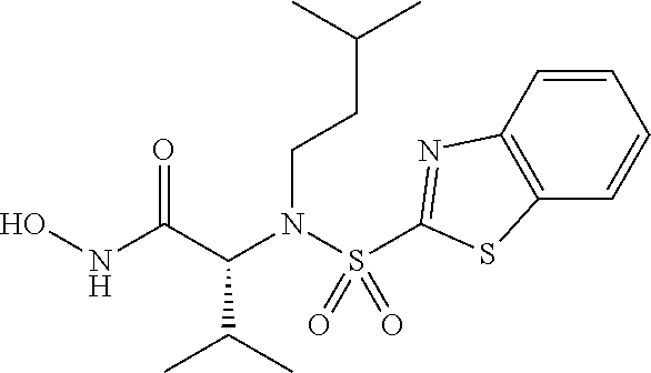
ONC(C(N(S(=O)(=O)C1=NC2=C(C=CC=C2)S1)CCC(C)C)C(C)C)=O
